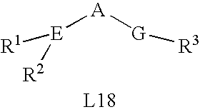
[E]([A][G][R3])([R2])[R1]
